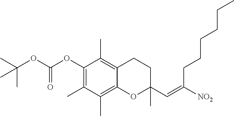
CC(OC(OC1=C(C)C(C)=C2C(=C1C)CCC(C)(C=C(CCCCCC)[NO2])O2)=O)(C)C
